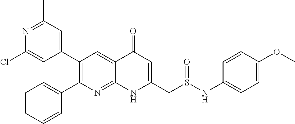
N1=C(C)C=C(C2=C(C3=CC=CC=C3)N=C3C(=C2)C(=O)C=C(CS(NC2=CC=C(OC)C=C2)=O)N3)C=C1Cl
